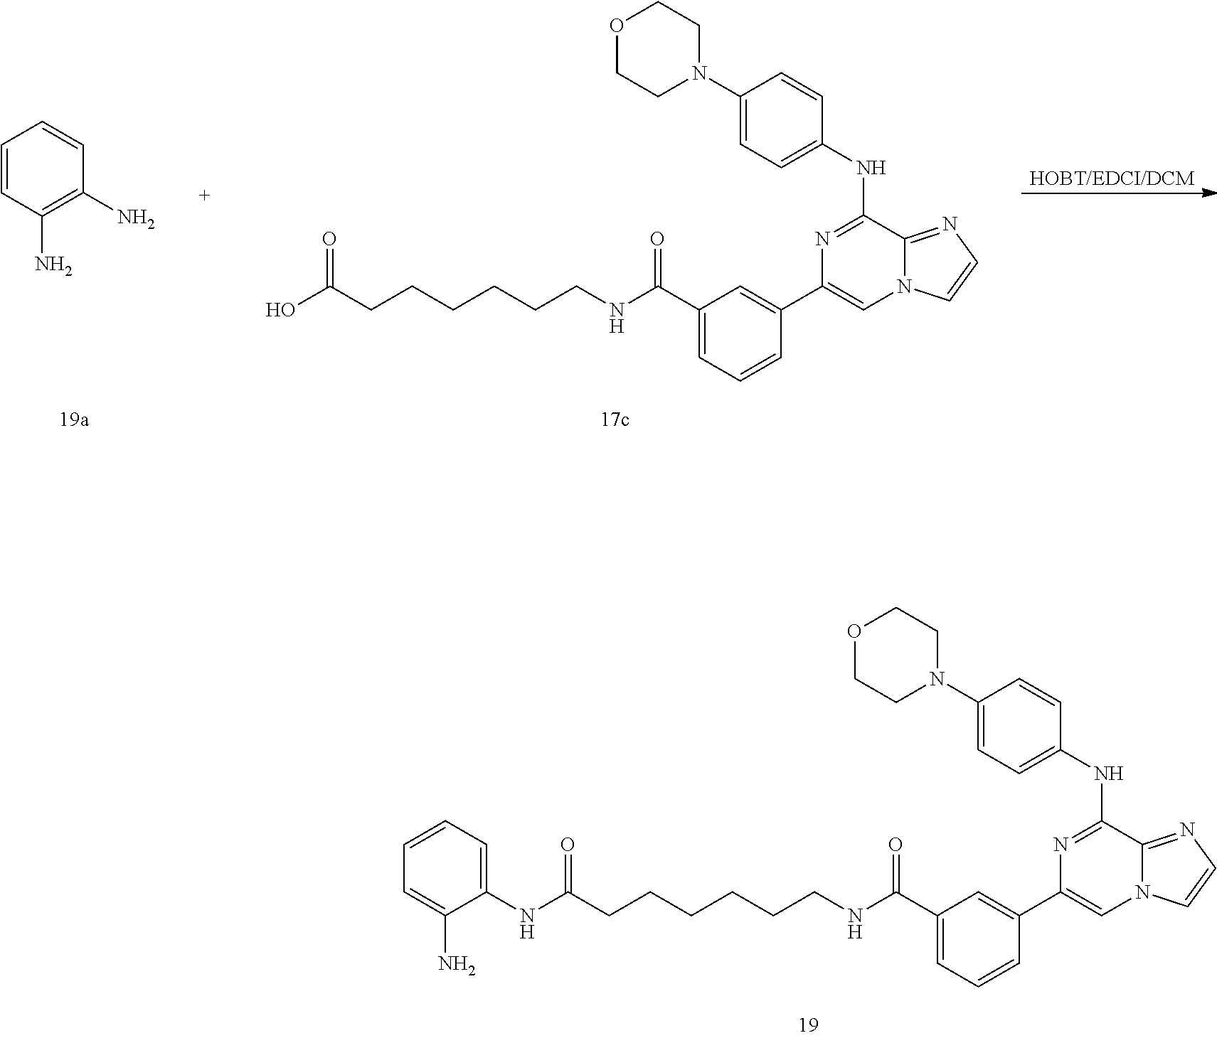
C1(N2CCOCC2)=CC=C(NC2=NC(C3=CC(C(NCCCCCCC(NC4=CC=CC=C4N)=O)=O)=CC=C3)=CN3C2=NC=C3)C=C1.C1(N2CCOCC2)=CC=C(NC2=NC(C3=CC(C(NCCCCCCC(O)=O)=O)=CC=C3)=CN3C2=NC=C3)C=C1.[HOBT/EDCI/DCM].C1=CC(N)=C(N)C=C1
